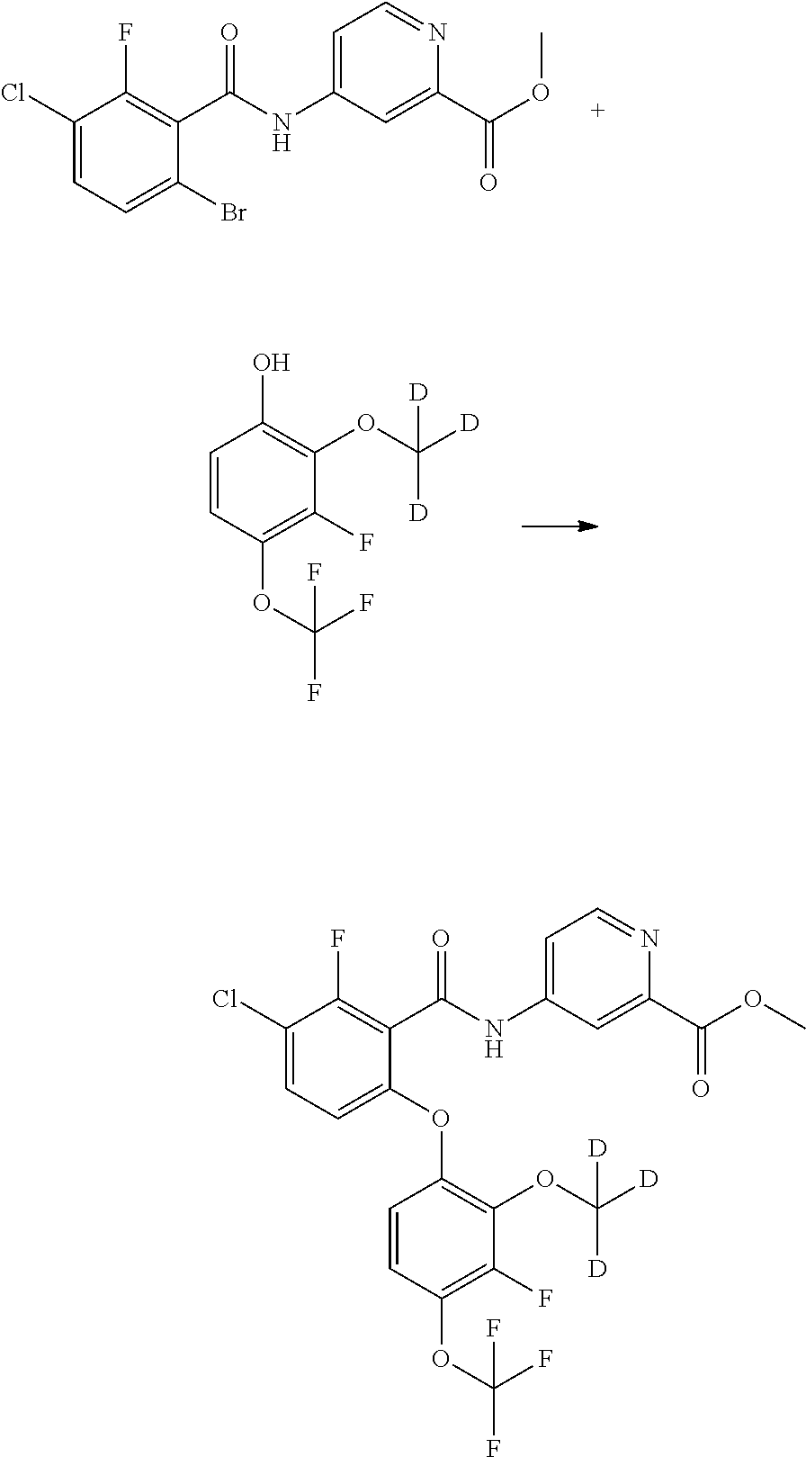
C1=C(Cl)C(F)=C(C(=O)NC2=CC=NC(C(OC)=O)=C2)C(Br)=C1.OC1=C(OC([D])([D])[D])C(F)=C(OC(F)(F)F)C=C1.C1=C(Cl)C(F)=C(C(=O)NC2=CC=NC(C(OC)=O)=C2)C(OC2=C(OC([D])([D])[D])C(F)=C(OC(F)(F)F)C=C2)=C1
